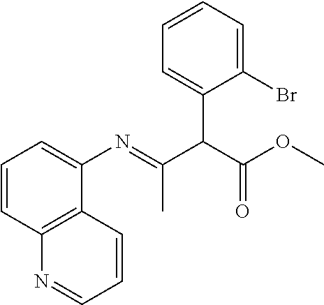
C1=CC=C(N=C(C(C(OC)=O)C2=CC=CC=C2Br)C)C2=C1N=CC=C2
